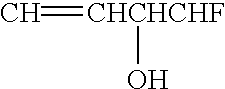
C=[CHCHCHF]O
